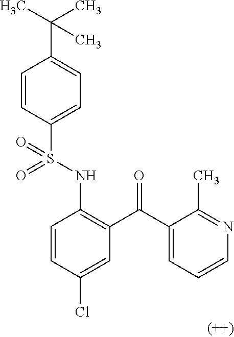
C1=CC(S(NC2=C(C(C3=CC=CN=C3C)=O)C=C(Cl)C=C2)(=O)=O)=CC=C1C(C)(C)C
